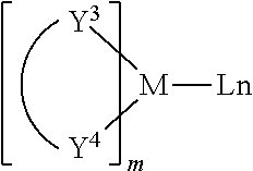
[Ln][M]([Y3])[Y4]
